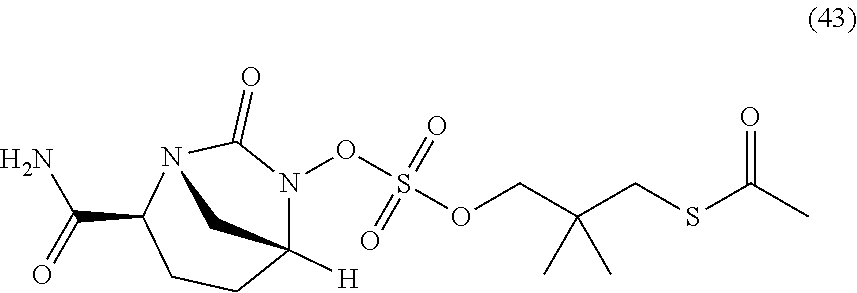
N1(OS(OCC(CSC(=O)C)(C)C)(=O)=O)C2([H])CCC(C(=O)N)N(C1=O)C2
